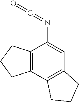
C12=C(C(N=C=O)=CC3=C1CCC3)CCC2
